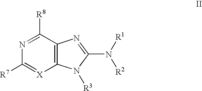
C1([R8])=NC([R7])=[X]C2=C1N=C(N([R1])[R2])N2[R3]
